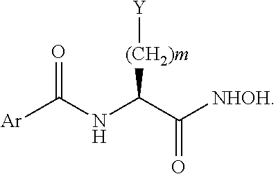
[Ar]C(NC(C([NHOH])=O)[(CH2)m][Y])=O
